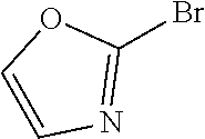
C1(Br)=NC=CO1
